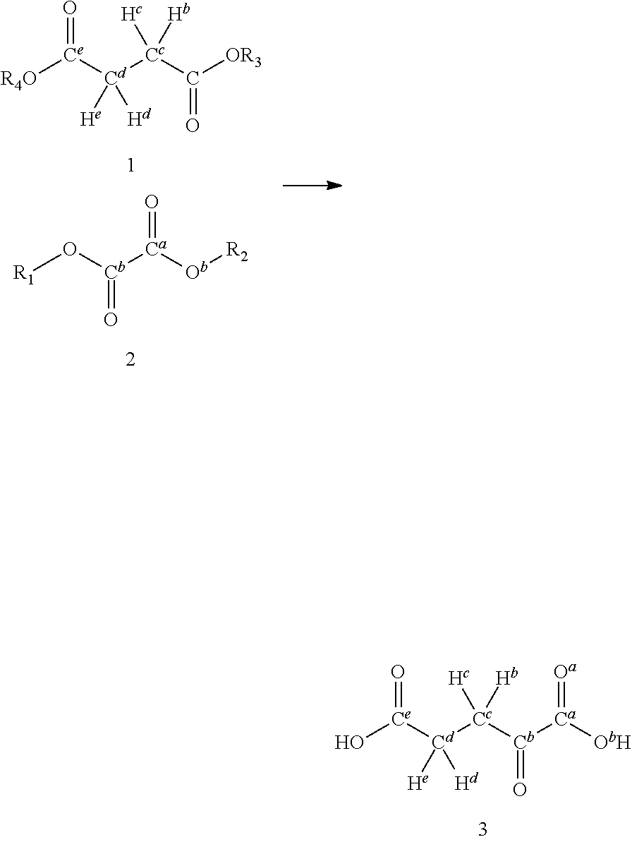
O[Ce]([Cd]([Cc]([Hc])([Hb])[Cb]([Ca]([ObH])=[Oa])=O)([He])[Hd])=O.[R4O][Ce]([Cd]([Cc]([Hc])([Hb])C([OR3])=O)([He])[Hd])=O.[R1]O[Cb]([Ca](=O)[Ob][R2])=O
